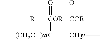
C[(CH2CH)x(CH]([R])([CH)y]([COR]=O)C)[COR]=O
